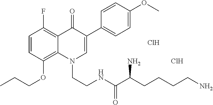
C1=CC(OCCC)=C2C(=C1F)C(=O)C(C1=CC=C(OC)C=C1)=CN2CCNC(C(CCCCN)N)=O.Cl.Cl
